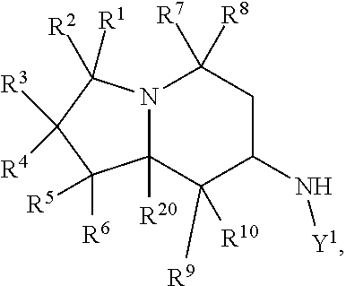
C1(N[Y1])CC([R7])([R8])N2C([R20])(C1([R9])[R10])C([R6])([R5])C([R4])([R3])C2([R1])[R2]
